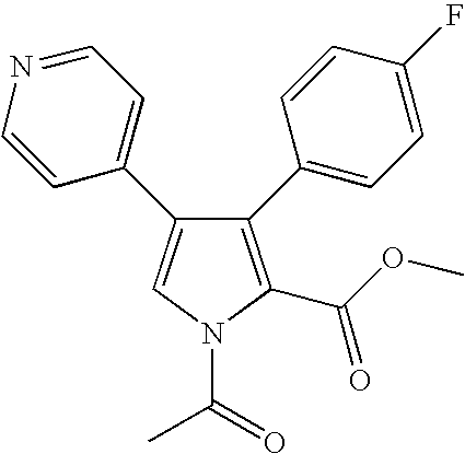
C1=NC=CC(C2=CN(C(=O)C)C(C(OC)=O)=C2C2=CC=C(F)C=C2)=C1
